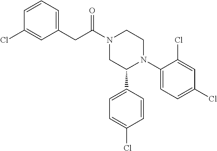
C1(CC(N2CC(C3=CC=C(Cl)C=C3)N(C3=CC=C(Cl)C=C3Cl)CC2)=O)=CC=CC(Cl)=C1
